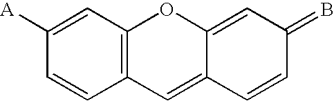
C1=C([A])C=CC2=C1OC1=CC(=B)C=CC1=C2
